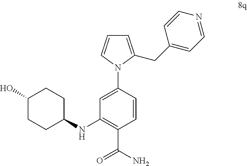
C1=C(CC2=CC=NC=C2)N(C2=CC(NC3CCC(O)CC3)=C(C(N)=O)C=C2)C=C1
